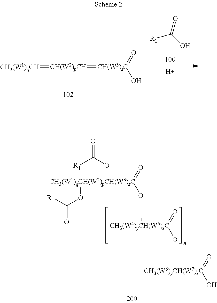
[CH(W3)zC](=O)(O)=[CH(W2)pCH]=[CH3(W1)qCH].[R1]C(O)=O.[H].[CH3(W1)qCH(W2)pCH(W3)zC](=O)(O[CH3(W4)yCH(W5)xC](=O)O[CH3(W6)yCH(W7)xC](=O)O)(OC(=O)[R1])OC([R1])=O
